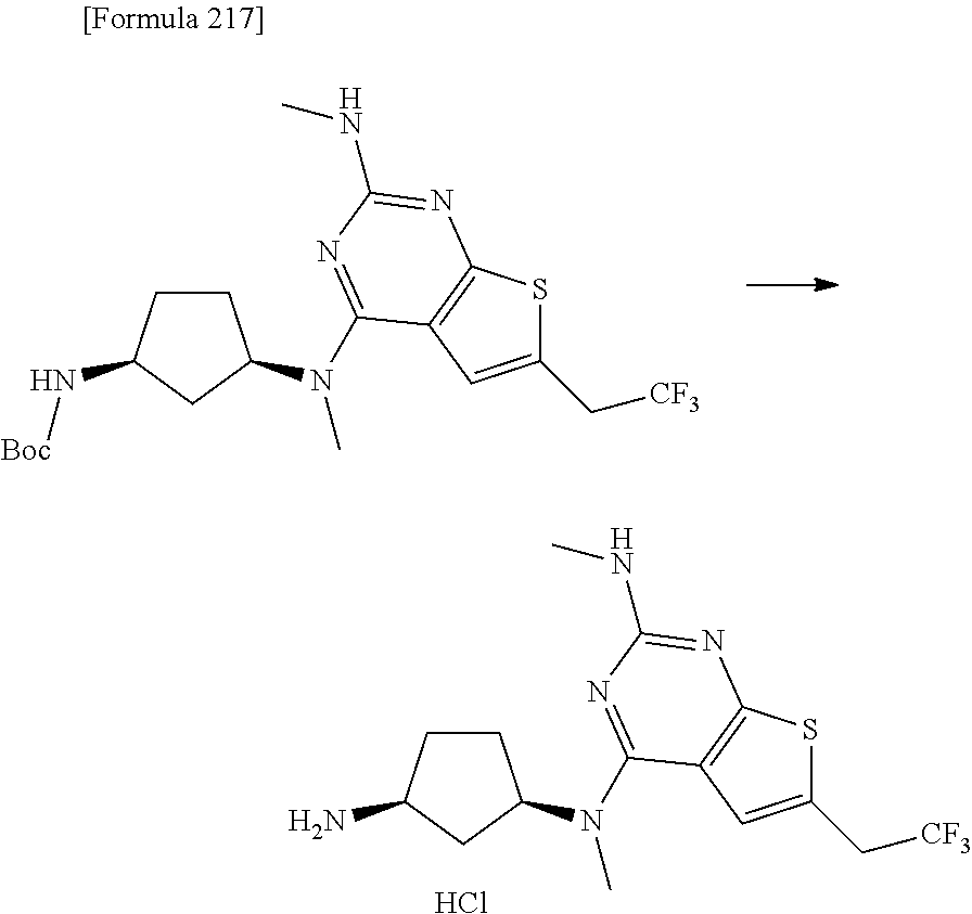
C1CC(N[Boc])CC1N(C)C1=NC(NC)=NC2=C1C=C(C[CF3])S2.C1CC(N)CC1N(C)C1=NC(NC)=NC2=C1C=C(C[CF3])S2.Cl
